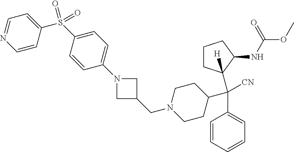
C1=CC=CC=C1C(C1CCN(CC2CN(C3=CC=C(S(=O)(C4=CC=NC=C4)=O)C=C3)C2)CC1)([CN])C1([H])CCCC1NC(OC)=O
